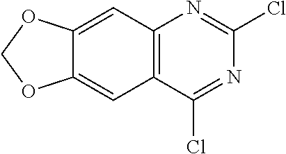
C12=C(C(Cl)=NC(Cl)=N1)C=C1C(=C2)OCO1
